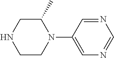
C1C(C)N(C2=CN=CN=C2)CCN1
